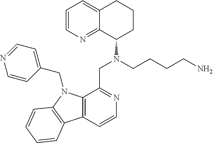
C1=CN=C2C(=C1)CCCC2N(CCCCN)CC1=NC=CC2=C1N(CC1=CC=NC=C1)C1=C2C=CC=C1
